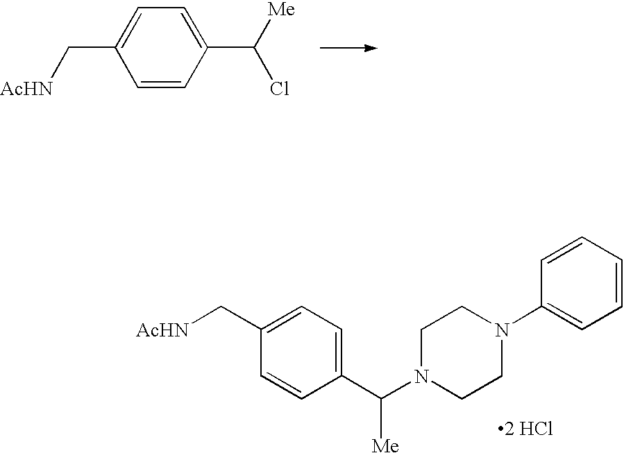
C1=CC(C([Me])Cl)=CC=C1C[AcHN].C1(C[AcHN])=CC=C(C(N2CCN(C3=CC=CC=C3)CC2)[Me])C=C1.[2 HCl]
